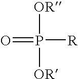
P([R])([OR])([OR])=O
